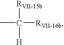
CC([RVII-16b])([RVII-15b])[H]
